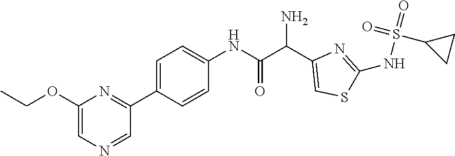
C1=C(C2=NC(OCC)=CN=C2)C=CC(NC(C(C2=CSC(NS(=O)(=O)C3CC3)=N2)N)=O)=C1
